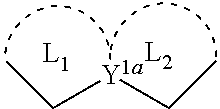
C([Y1a]CC)C
